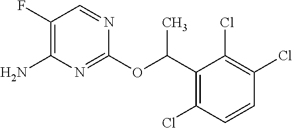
C1(F)=C(N)N=C(OC(C2=C(Cl)C=CC(Cl)=C2Cl)C)N=C1
